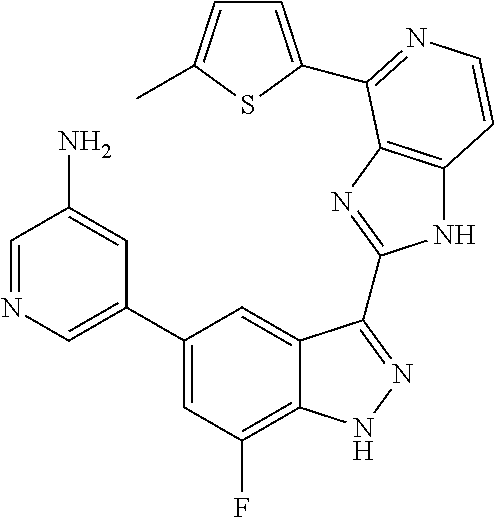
C1=C(C2=CC(F)=C3C(=C2)C(C2=NC4=C(N2)C=CN=C4C2=CC=C(C)S2)=NN3)C=C(N)C=N1
